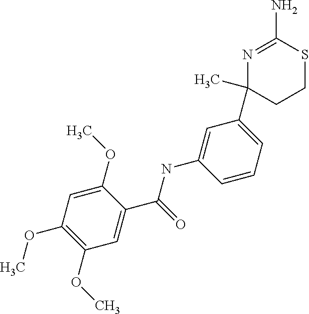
N1=C(N)SCCC1(C1=CC=CC(NC(C2=CC(OC)=C(OC)C=C2OC)=O)=C1)C
